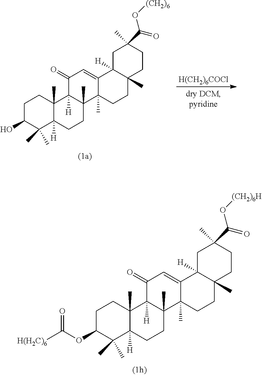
C1C(OC([H(H2C)6])=O)C(C)(C)C2([H])C(C)(C1)C1([H])C(C)(CC2)C2(C)C(=CC1=O)C1([H])C(C)(CC2)CCC(C)(C(=O)O[(CH2)6H])C1.C1C(O)C(C)(C)C2([H])C(C)(C1)C1([H])C(C)(CC2)C2(C)C(=CC1=O)C1([H])C(C)(CC2)CCC(C)(C(=O)O[(CH2)6])C1.[H(CH2)6COCl]
